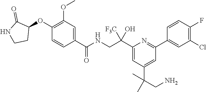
C1(OC2=C(OC)C=C(C(NCC(C3=CC(C(CN)(C)C)=CC(C4=CC(Cl)=C(F)C=C4)=N3)([F3C])O)=O)C=C2)C(=O)NCC1
